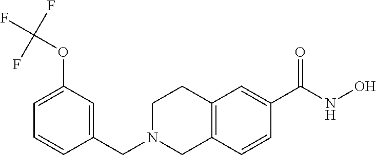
C(N1CCC2=C(C1)C=CC(C(=O)NO)=C2)C1=CC(OC(F)(F)F)=CC=C1
